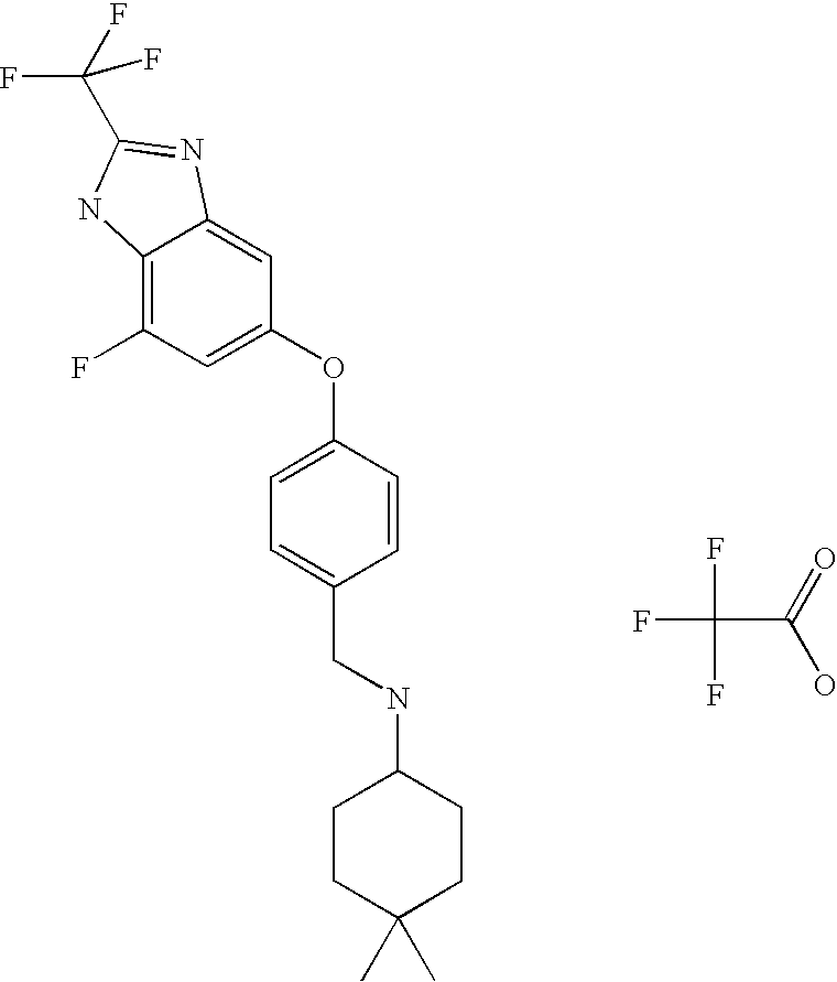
C12=C(F)C=C(OC3=CC=C(CNC4CCC(C)(C)CC4)C=C3)C=C1N=C(C(F)(F)F)N2.FC(F)(F)C(=O)O
